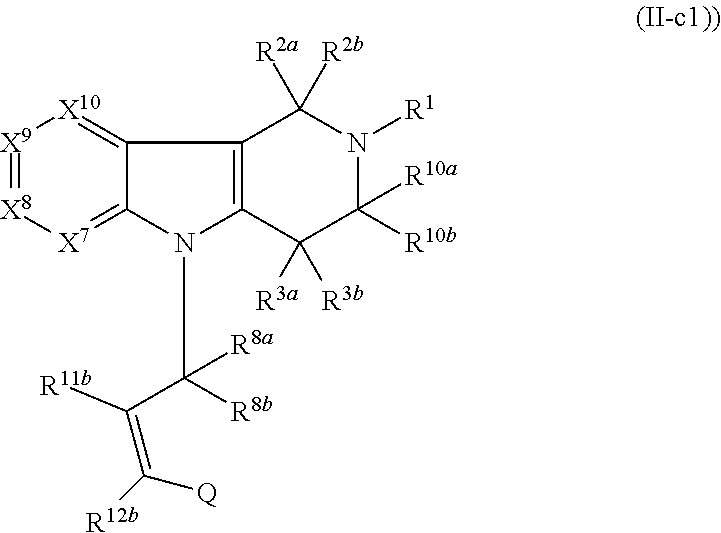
N1(C([R8b])(C(=C([R12b])[Q])[R11b])[R8a])C2=[X7][X8]=[X9][X10]=C2C2=C1C([R3a])([R3b])C([R10b])([R10a])N([R1])C2([R2a])[R2b]
